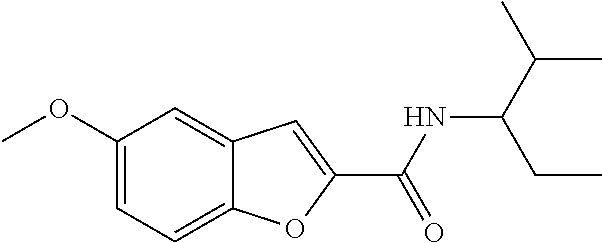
C1(OC)=CC=C2C(=C1)C=C(C(NC(C(C)C)CC)=O)O2
